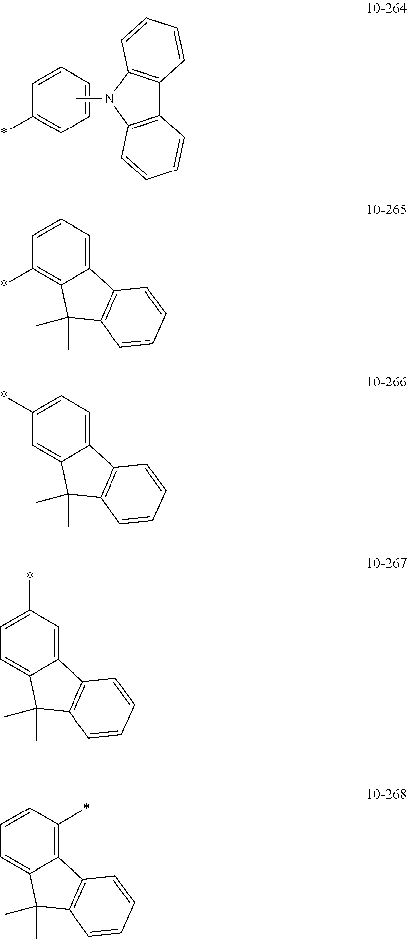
C1(*)=C2C(=CC=C1)C1=C(C2(C)C)C=CC=C1.C1(*)=CC=CC=C1.CN1C2=C(C3=C1C=CC=C3)C=CC=C2.C1=C2C(=CC=C1*)C1=C(C2(C)C)C=CC=C1.C1=C2C(=CC(*)=C1)C1=C(C2(C)C)C=CC=C1.C1=C2C(=C(*)C=C1)C1=C(C2(C)C)C=CC=C1
